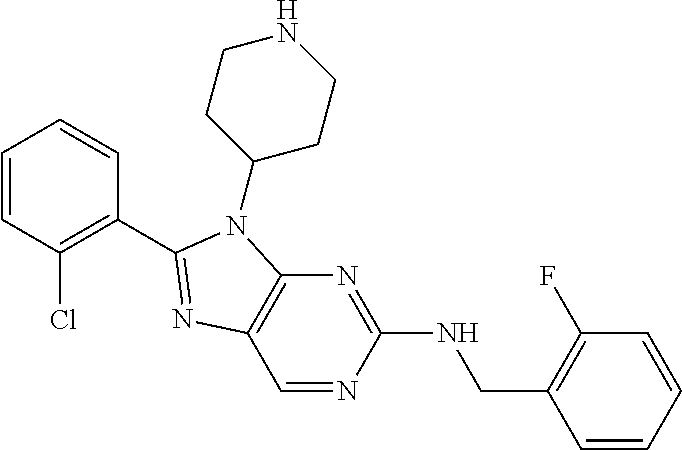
C1=NC(NCC2=C(F)C=CC=C2)=NC2=C1N=C(C1=C(Cl)C=CC=C1)N2C1CCNCC1
